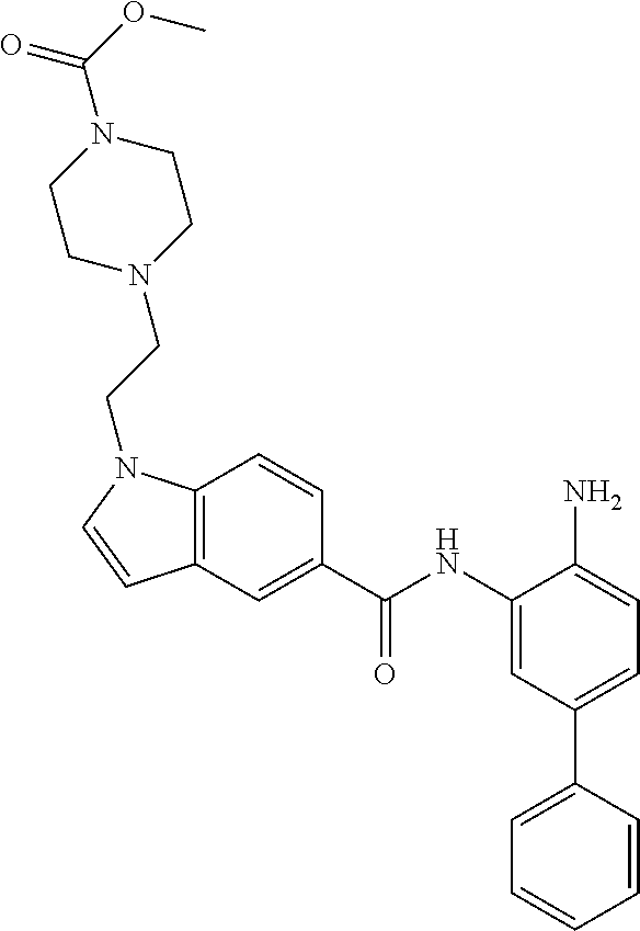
C12=C(C=CC(C(NC3=CC(C4=CC=CC=C4)=CC=C3N)=O)=C1)N(CCN1CCN(C(OC)=O)CC1)C=C2
